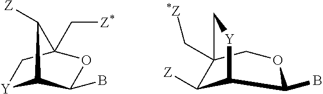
[Y]1C2C(B)OC(C[Z*])(C1)C2[Z].C1([Z])C2C(B)OCC1(C[*Z])C[Y]2
